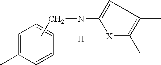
C1=C(C)C=CC=C1.CCN(C1=CC(C)=C(C)[X]1)[H]
